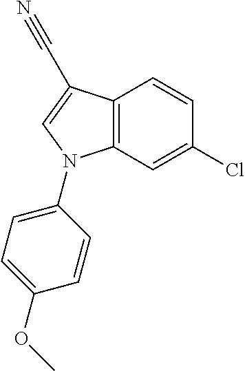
C12=C(C=C(Cl)C=C1)N(C1=CC=C(OC)C=C1)C=C2C#N
